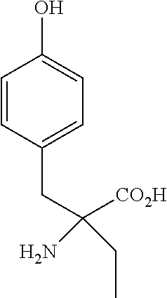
C1(O)=CC=C(CC(N)(CC)[CO2H])C=C1
